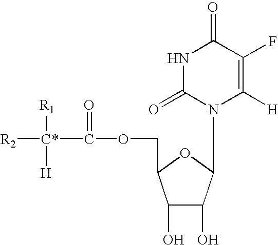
N1(C2C(O)C(O)C(COC([C*]([R2])([R1])[H])=O)O2)C([H])=C(F)C(=O)NC1=O
